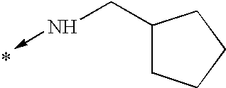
C<-NCC1CCCC1
